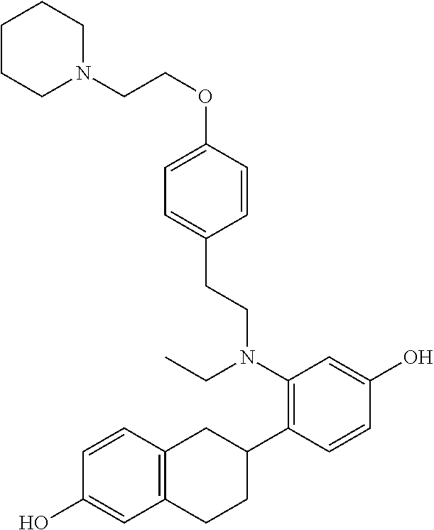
C1=C(OCCN2CCCCC2)C=CC(CCN(C2=C(C3CC4=C(CC3)C=C(O)C=C4)C=CC(O)=C2)CC)=C1
